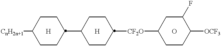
[CnH2n+1]C1CCC(C2CCC([CF2O]C3CCC([OCF3])C(F)C3)CC2)CC1.[H].[H].O
